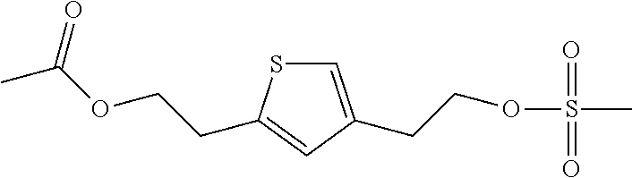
S1C=C(CCOS(=O)(=O)C)C=C1CCOC(C)=O
